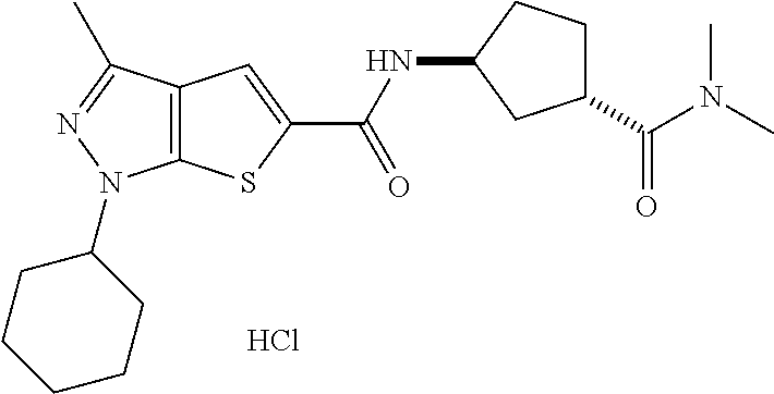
C12=C(C(C)=NN1C1CCCCC1)C=C(C(NC1CCC(C(N(C)C)=O)C1)=O)S2.Cl
